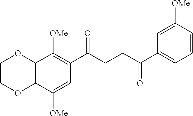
C12=C(C([OMe])=CC(C(CCC(C3=CC=CC([OMe])=C3)=O)=O)=C1[OMe])OCCO2
